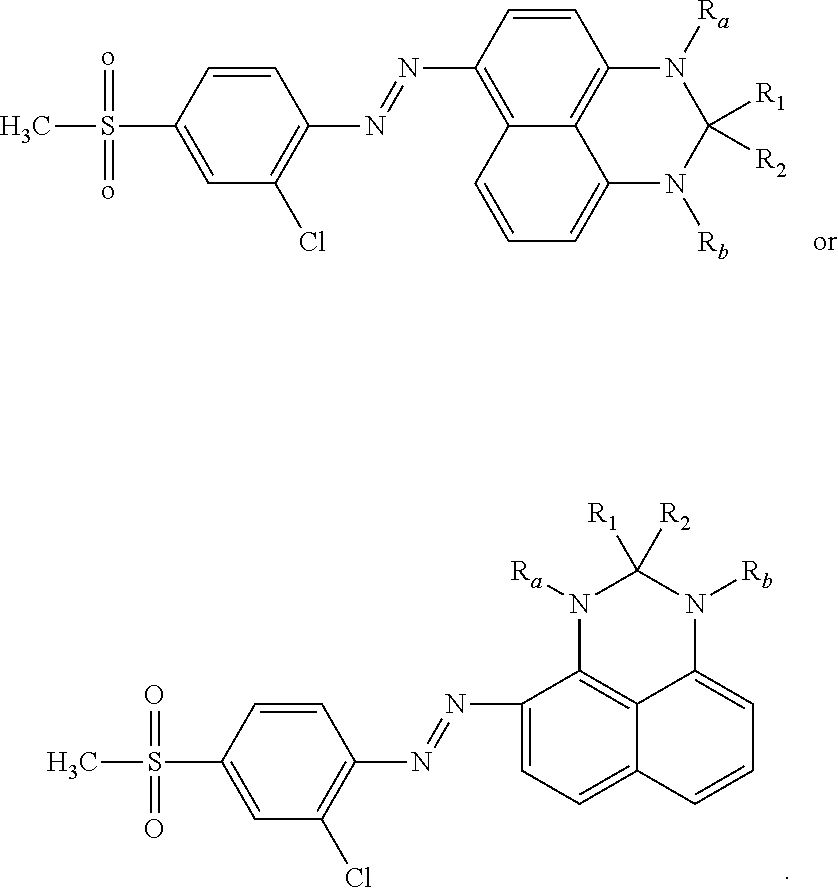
C1=CC(S(=o)(=o)C)=CC(Cl)=C1N=NC1=C2C3=C(C=C1)N([Ra])C([R1])([R2])N([Rb])C3=CC=C2.C1=CC(S(=O)(=O)C)=CC(Cl)=C1N=NC1=CC=C2C3=C1N([Ra])C([R1])([R2])N([Rb])C3=CC=C2
